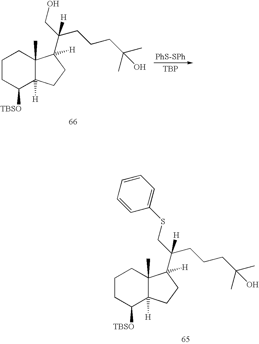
[TBP].C1CC([TBSO])C2([H])C(C)(C1)C(C(CO)(CCCC(C)(O)C)[H])([H])CC2.C1CC([TBSO])C2([H])C(C)(C1)C(C(CSC1=CC=CC=C1)(CCCC(C)(O)C)[H])([H])CC2
